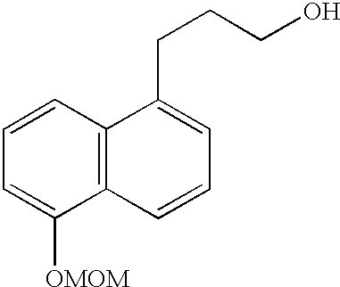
C1=CC=C([OMOM])C2=C1C(CCCO)=CC=C2
